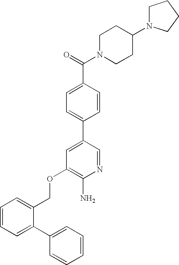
C1(C2=CC=CC=C2)=CC=CC=C1COC1=C(N)N=CC(C2=CC=C(C(=O)N3CCC(N4CCCC4)CC3)C=C2)=C1
